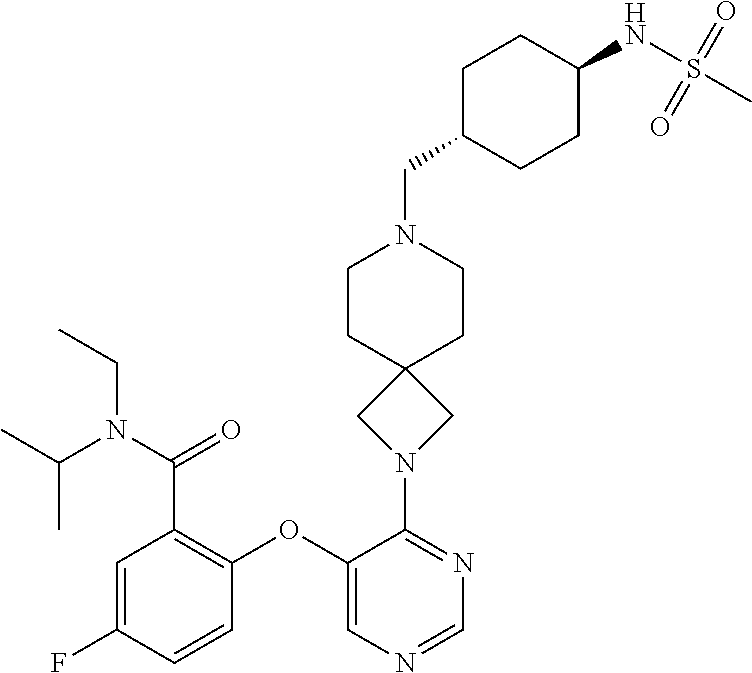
C1=C(F)C=CC(OC2=CN=CN=C2N2CC3(C2)CCN(CC2CCC(NS(C)(=O)=O)CC2)CC3)=C1C(=O)N(C(C)C)CC
